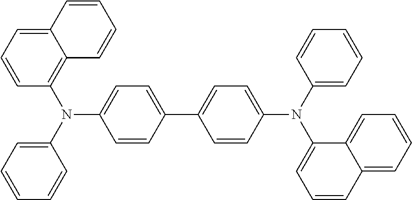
C1=CC=C2C(=C1N(C1=CC=CC=C1)C1=CC=C(C3=CC=C(N(C4=CC=CC=C4)C4=CC=CC5=CC=CC=C45)C=C3)C=C1)C=CC=C2
